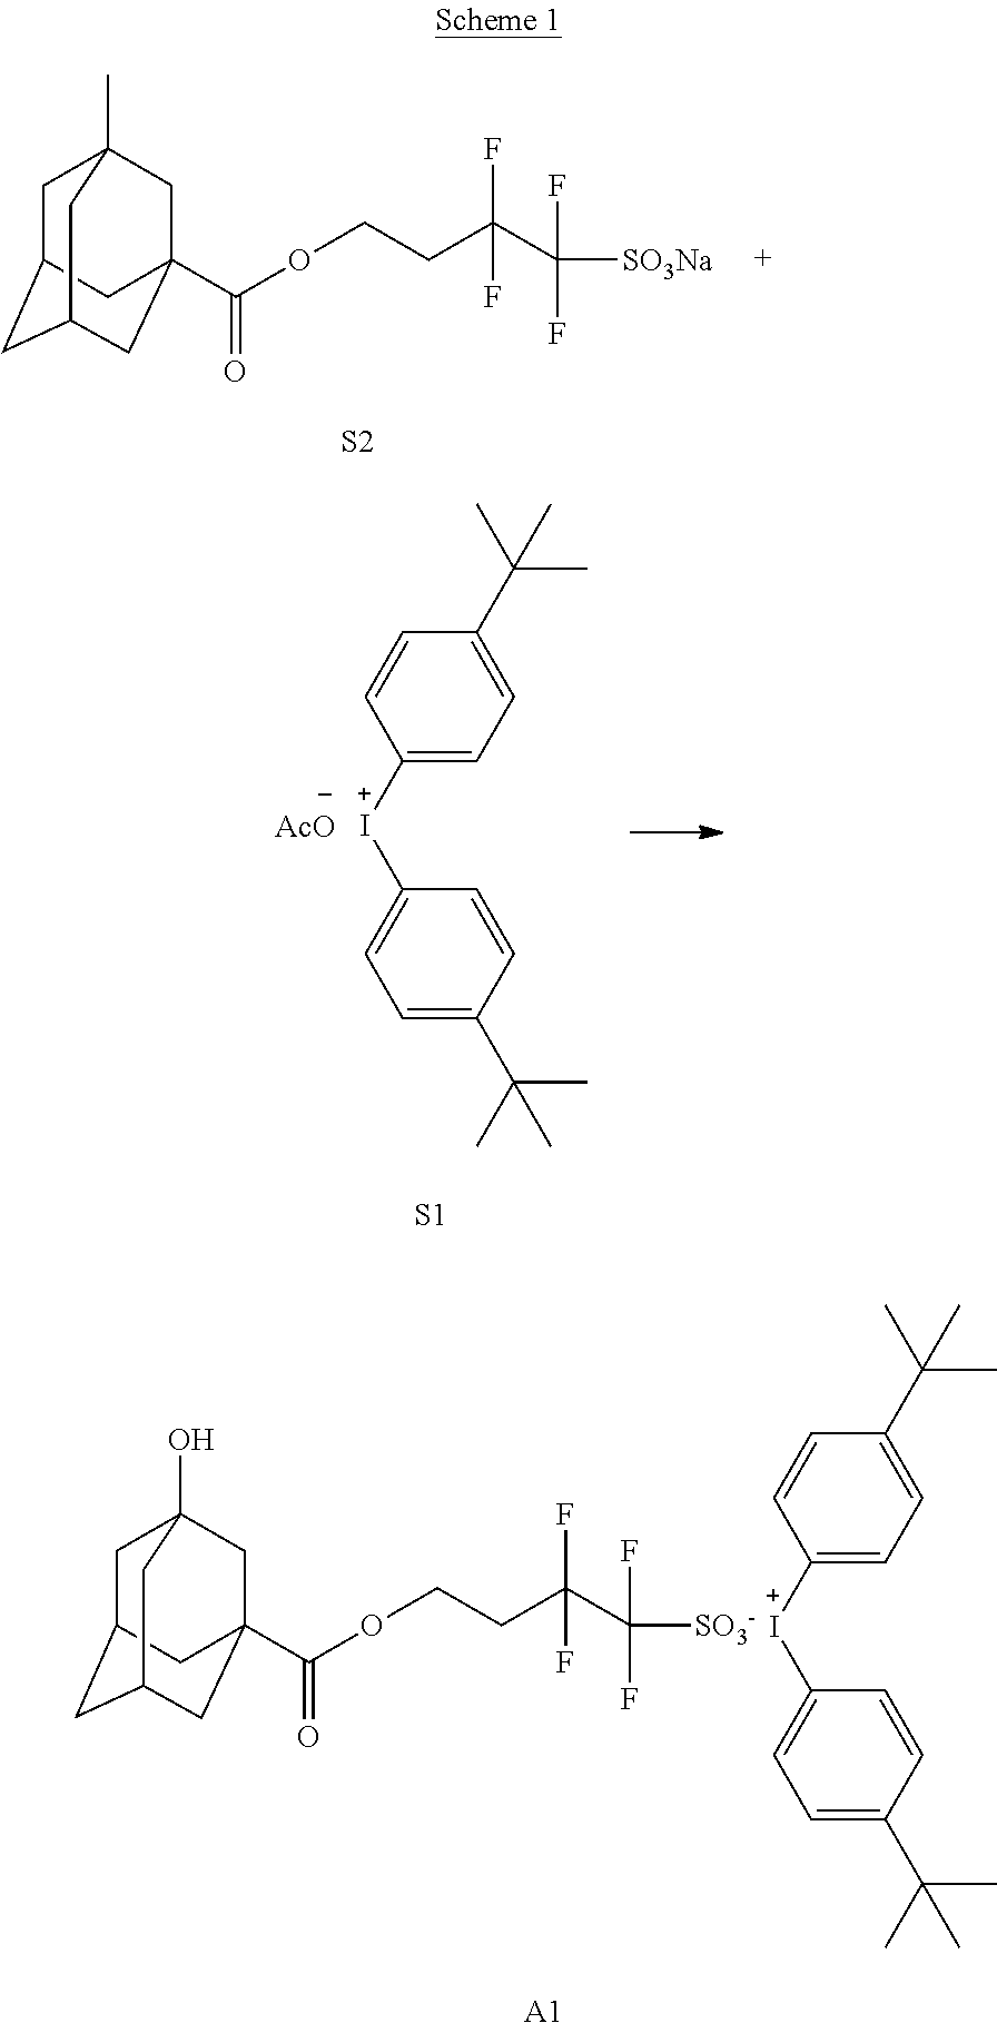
C1C2CC3CC(C(OCCC(C([SO3-])(F)F)(F)F)=O)(CC1(O)C3)C2.[A1].C1([I+]C2=CC=C(C(C)(C)C)C=C2)=CC=C(C(C)(C)C)C=C1.C1C2CC3CC(C(OCCC(C([SO3Na])(F)F)(F)F)=O)(CC1(C)C3)C2.[S2].C1([I+]C2=CC=C(C(C)(C)C)C=C2)=CC=C(C(C)(C)C)C=C1.[AcO].[S1]
